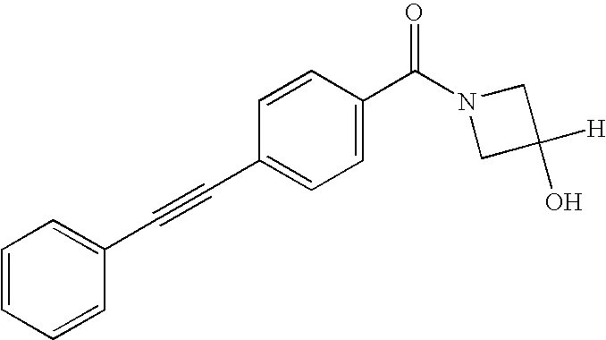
C1=CC=CC(C#CC2=CC=C(C(N3CC([H])(O)C3)=O)C=C2)=C1
